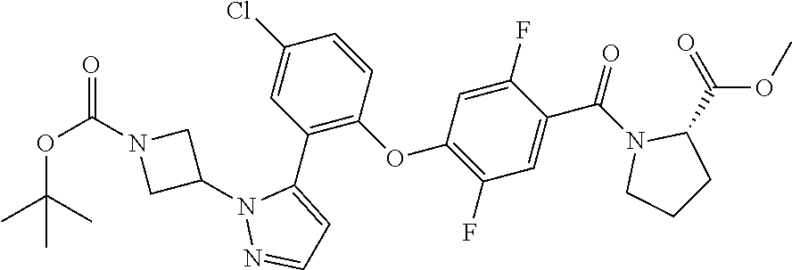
C1(F)=C(OC2=C(C3=CC=NN3C3CN(C(OC(C)(C)C)=O)C3)C=C(Cl)C=C2)C=C(F)C(C(N2CCCC2C(=O)OC)=O)=C1
